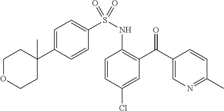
C1(C(C2=C(NS(C3=CC=C(C4(C)CCOCC4)C=C3)(=O)=O)C=CC(Cl)=C2)=O)=CN=C(C)C=C1
